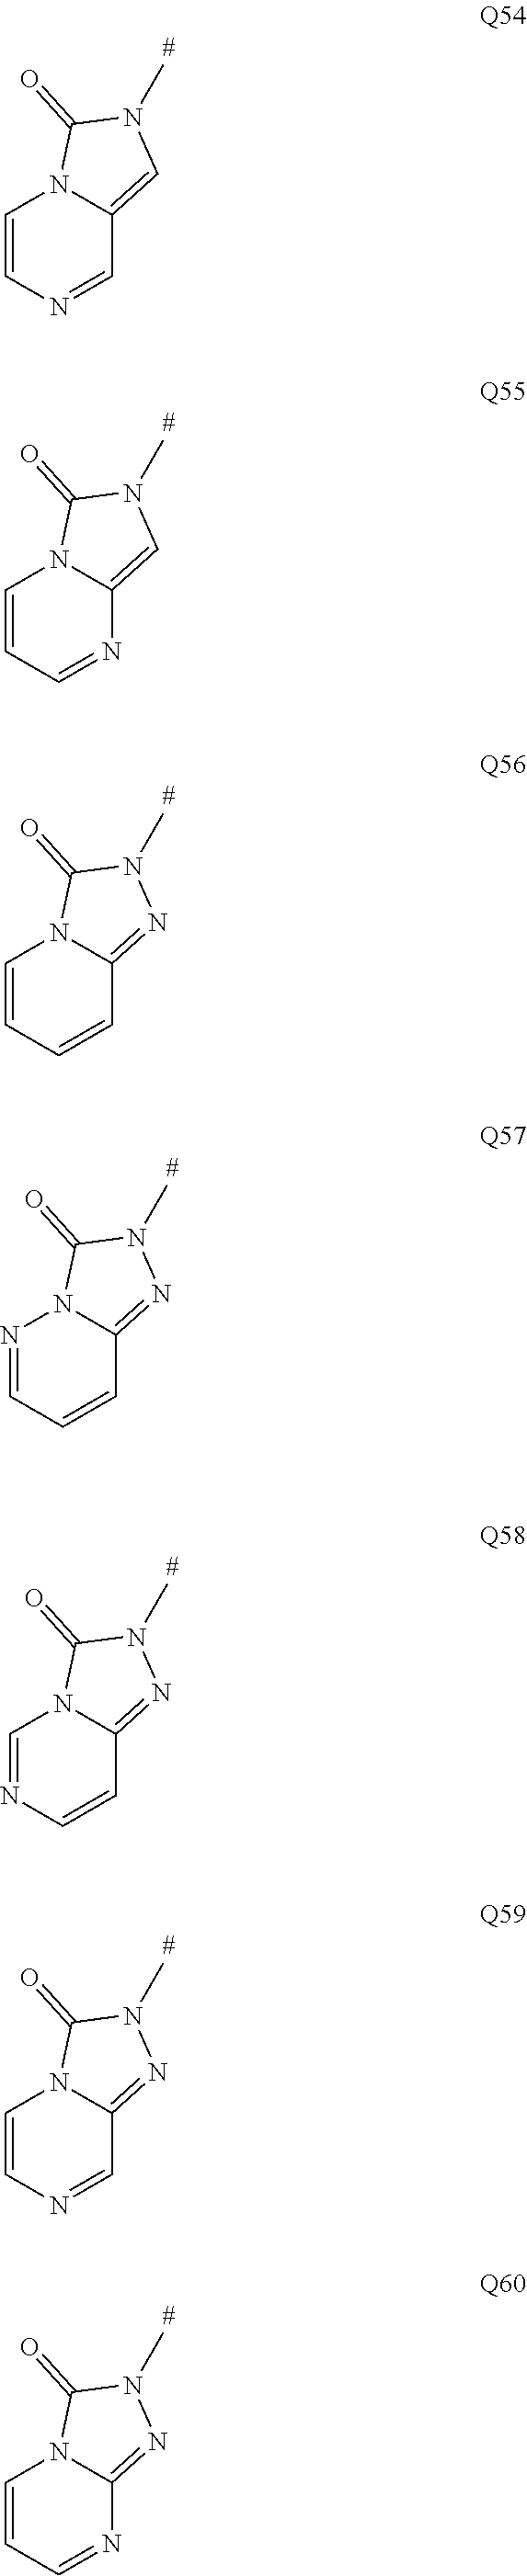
C1=NC=CN2C1=CN(C)C2=O.N1=CC=CN2C1=CN(C)C2=O.C1=CC=CN2C1=NN(C)C2=O.C1=CC=NN2C1=NN(C)C2=O.C1=CN=CN2C1=NN(C)C2=O.C1=NC=CN2C1=NN(C)C2=O.N1=CC=CN2C1=NN(C)C2=O
